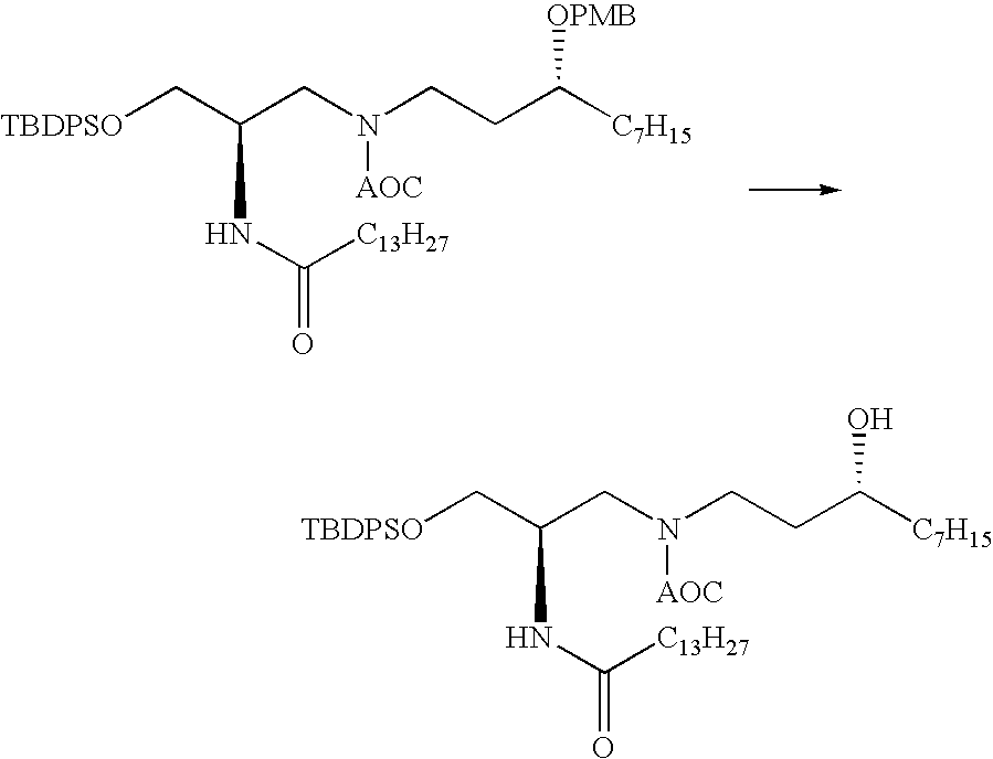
[TBDPSO]CC(CN(CCC([C7H15])[OPMB])[AOC])NC(=O)[C13H27].[TBDPSO]CC(CN(CCC([C7H15])O)[AOC])NC(=O)[C13H27]
